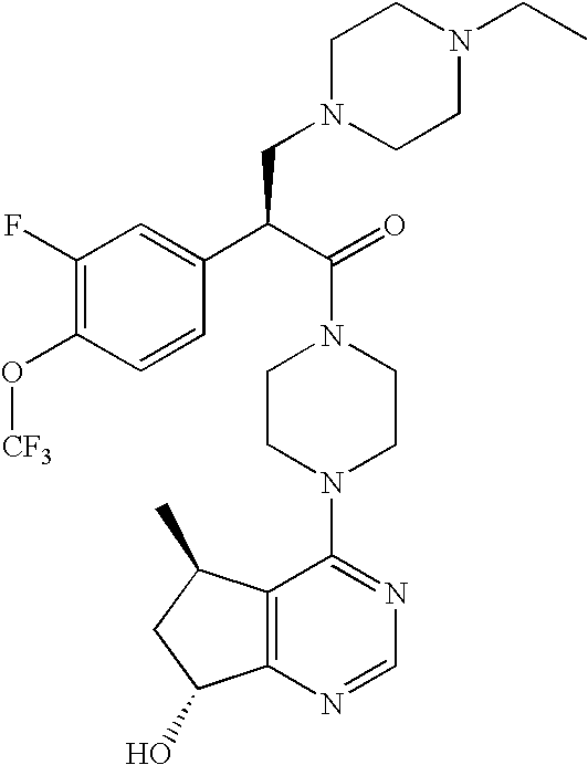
C(N1CCN(C2=NC=NC3=C2C(C)CC3O)CC1)(C(C1=CC(F)=C(O[CF3])C=C1)CN1CCN(CC)CC1)=O
